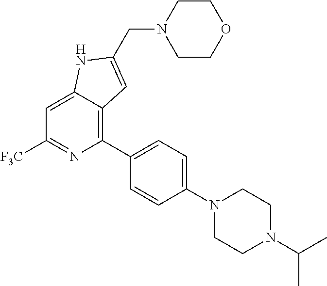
C1=C2C(=C(C3=CC=C(N4CCN(C(C)C)CC4)C=C3)N=C1[F3C])C=C(CN1CCOCC1)N2
